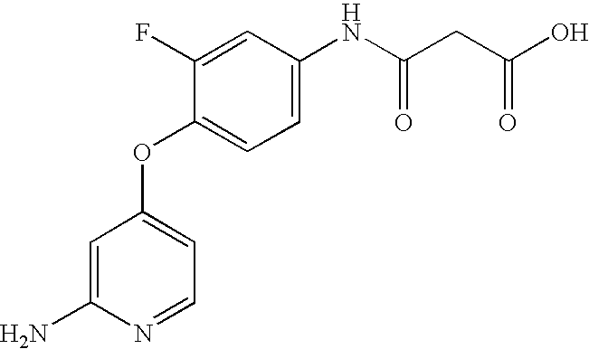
C1=C(N)N=CC=C1OC1=CC=C(NC(=O)CC(=O)O)C=C1F
